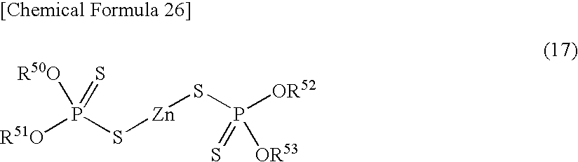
[R51O]P(S[Zn]SP([OR52])(=S)[OR53])(=S)[R50O]
